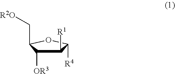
C1([R1])C([OR3])C(C[R2O])OC1[R4]
